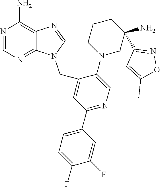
N1=CN=C2C(=C1N)N=CN2CC1=CC(C2=CC=C(F)C(F)=C2)=NC=C1N1CC(C2=NOC(C)=C2)(N)CCC1
